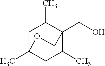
C1C2(C)CC(C)C(CO)(C1C)CO2
